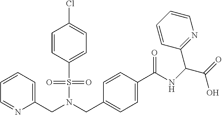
C1=CC=C(CN(CC2=CC=C(C(NC(C(=O)O)C3=NC=CC=C3)=O)C=C2)S(=O)(=O)C2=CC=C(Cl)C=C2)N=C1
